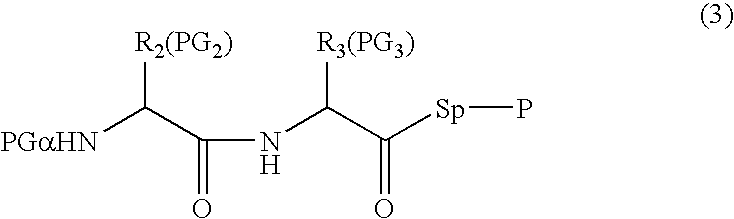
[R2(PG2)]C(C(=O)NC(C(=O)[Sp]P)[R3(PG3)])[PGaHN]
